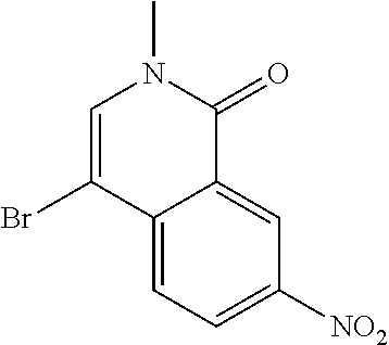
C12=CC=C([NO2])C=C1C(=O)N(C)C=C2Br
